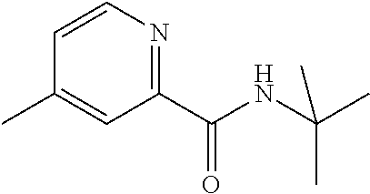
C1(C(NC(C)(C)C)=O)=NC=CC(C)=C1
